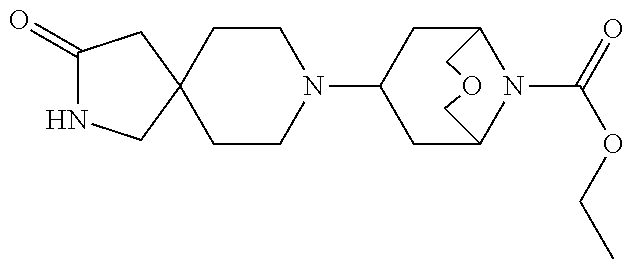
C1CN(C2CC3N(C(=O)OCC)C(C2)COC3)CCC12CNC(=O)C2
